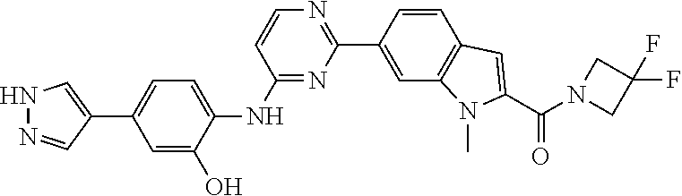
C1(NC2=CC=C(C3=CNN=C3)C=C2O)=NC(C2=CC3=C(C=C2)C=C(C(N2CC(F)(F)C2)=O)N3C)=NC=C1
